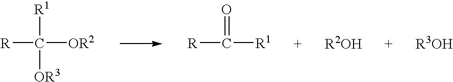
[R]C([OR2])([OR3])[R1].[R]C([R1])=O
